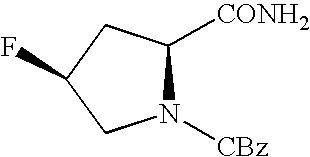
N1([CBz])C([CONH2])CC(F)C1
